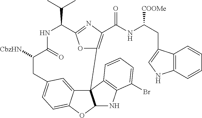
[CbzHN]C1CC2=CC=C3C(=C2)C2(C(O3)NC3=C2C=CC=C3Br)C2=C(C(NC(CC3=CNC4=C3C=CC=C4)[COOMe])=O)N=C(C(C(C)C)NC1=O)O2
